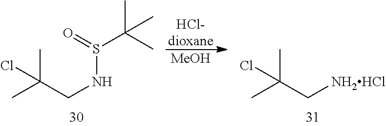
CC(CNS(C(C)(C)C)=O)(C)Cl.[HCl-dioxane].[MeOH].CC(C[NH2HCl])(C)Cl
